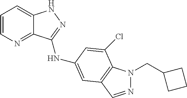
C1=CN=C2C(=C1)NN=C2NC1=CC2=C(N(CC3CCC3)N=C2)C(Cl)=C1
